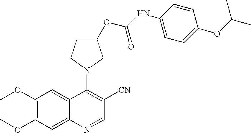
C1(OC)=C(OC)C=C2C(=C1)C(N1CC(OC(NC3=CC=C(OC(C)C)C=C3)=O)CC1)=C([CN])C=N2
